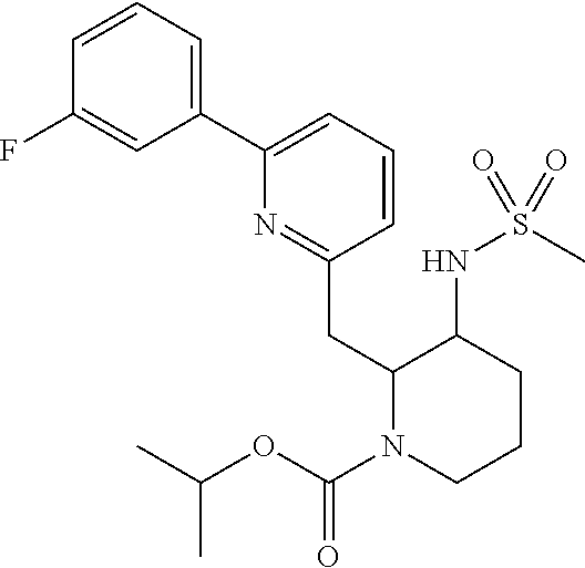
C1(C2=CC=CC(CC3N(C(OC(C)C)=O)CCCC3NS(C)(=O)=O)=N2)=CC=CC(F)=C1
